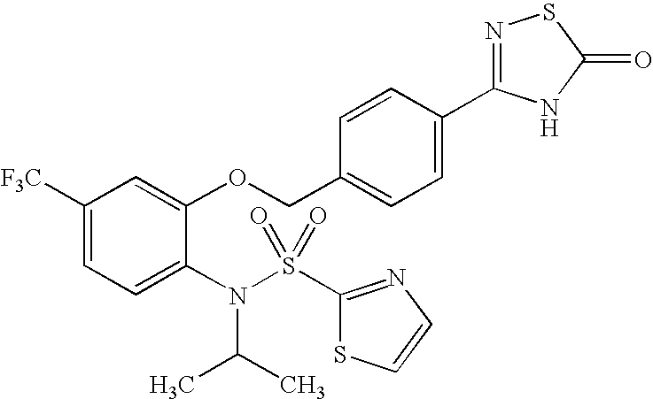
C1([F3C])=CC=C(N(C(C)C)S(C2=NC=CS2)(=O)=O)C(OCC2=CC=C(C3=NSC(=O)N3)C=C2)=C1
